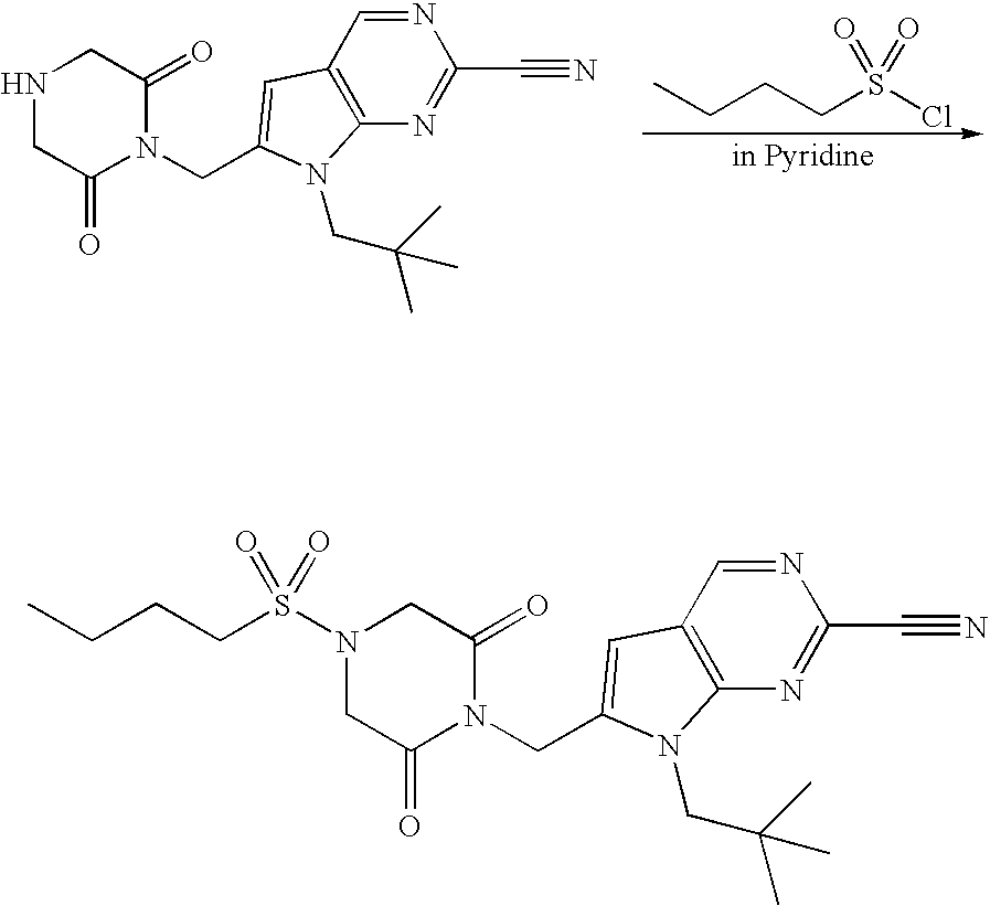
N1CC(=O)N(CC2=CC3=C(N=C(C#N)N=C3)N2CC(C)(C)C)C(=O)C1.CCCCS(Cl)(=O)=O.C1C(=O)N(CC2=CC3=C(N=C(C#N)N=C3)N2CC(C)(C)C)C(=O)CN1S(CCCC)(=O)=O
